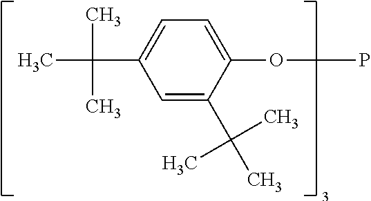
C1=C(OP)C(C(C)(C)C)=CC(C(C)(C)C)=C1
